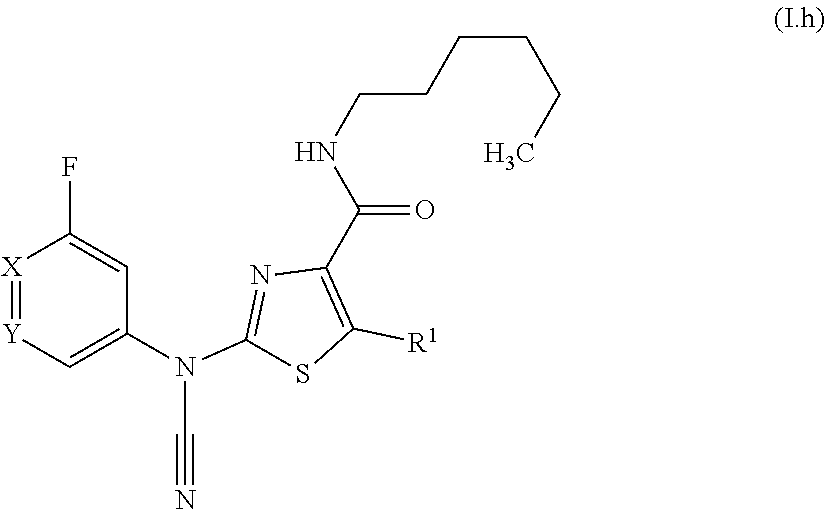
N(C#N)(C1=NC(C(NCCCCCC)=O)=C([R1])S1)C1=C[Y]=[X]C(F)=C1
